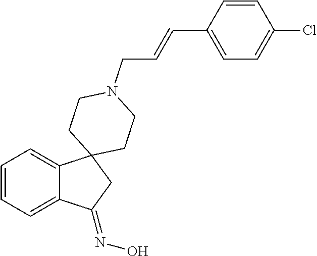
C1=CC=C2C(=C1)C1(CC2=NO)CCN(CC=CC2=CC=C(Cl)C=C2)CC1
